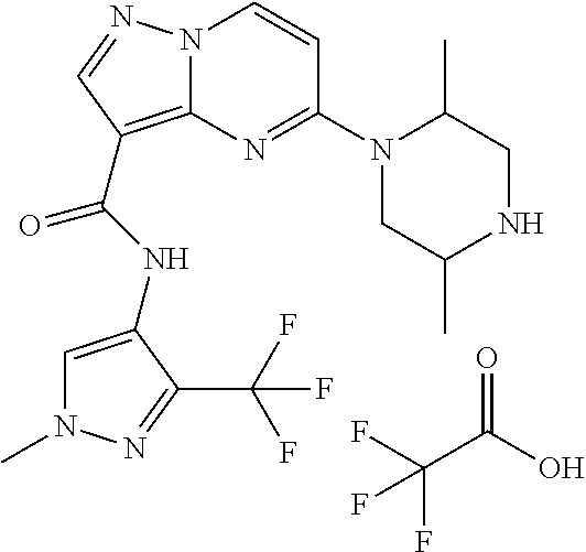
FC(C(O)=O)(F)F.N(C(=O)C1=C2N(N=C1)C=CC(N1CC(C)NCC1C)=N2)C1=CN(C)N=C1C(F)(F)F
